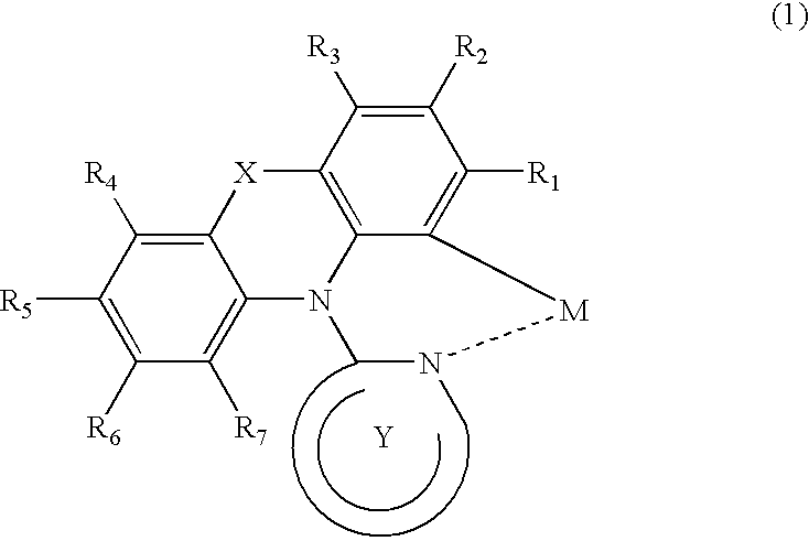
C12=C([R4])C([R5])=C([R6])C([R7])=C1N1C3=C([X]2)C([R3])=C([R2])C([R1])=C3[M]N(C)C1.[Y]
